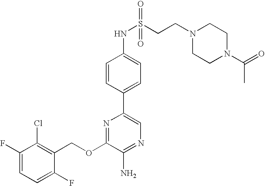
C1(OCC2=C(Cl)C(F)=CC=C2F)=NC(C2=CC=C(NS(CCN3CCN(C(C)=O)CC3)(=O)=O)C=C2)=CN=C1N
